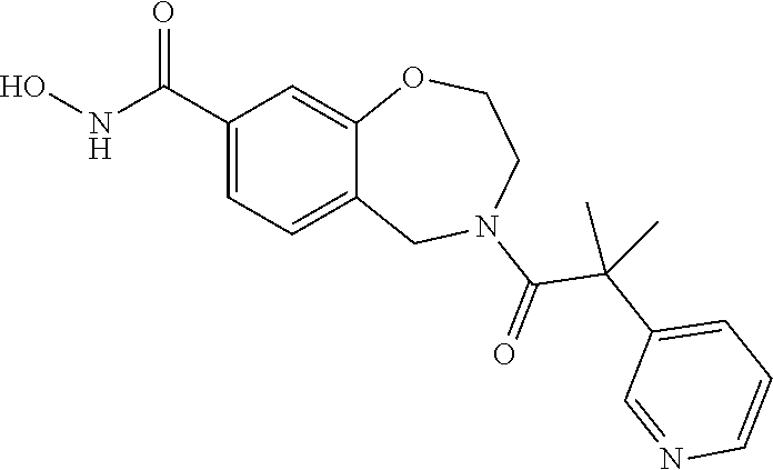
C1(C(NO)=O)=CC=C2C(=C1)OCCN(C(=O)C(C1=CC=CN=C1)(C)C)C2
